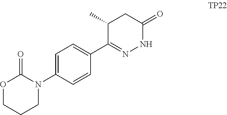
C1=C(N2C(=O)OCCC2)C=CC(C2=NNC(=O)CC2C)=C1
